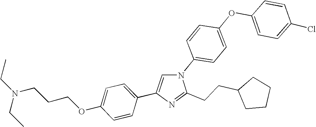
N1(C2=CC=C(OC3=CC=C(Cl)C=C3)C=C2)C=C(C2=CC=C(OCCCN(CC)CC)C=C2)N=C1CCC1CCCC1
